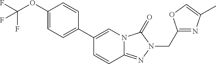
C1=C(OC(F)(F)F)C=CC(C2=CN3C(=NN(CC4=NC(C)=CO4)C3=O)C=C2)=C1
